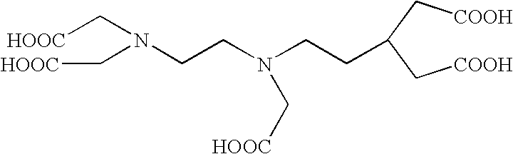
C(N(CCN(CCC(C[COOH])C[COOH])C[HOOC])C[HOOC])[HOOC]
